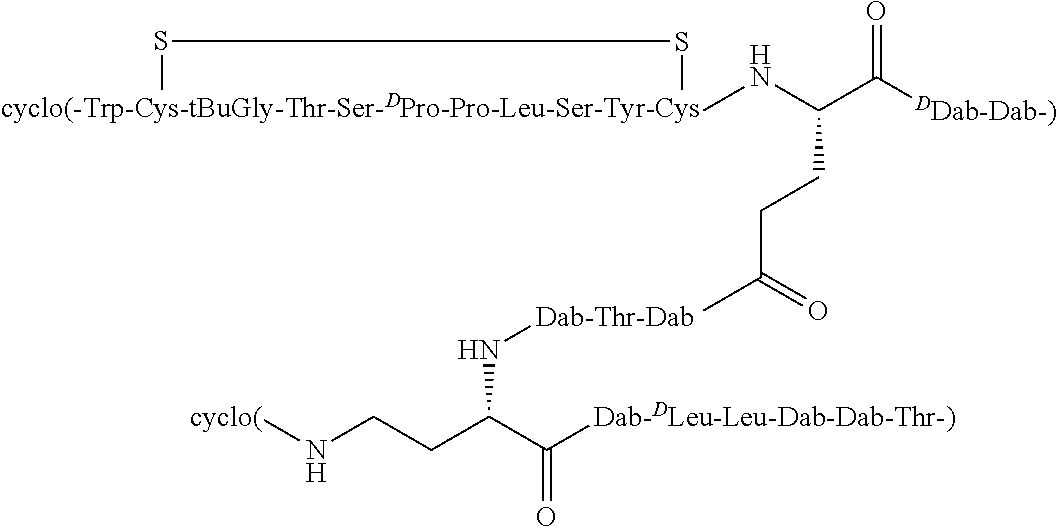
[cyclo(]NCCC(C([Dab-DLeu-Leu-Dab-Dab-Thr-)])=O)N[Dab-Thr-Dab].N(C)C(C([DDab-Dab-)])=O)CCC(C)=O.[cyclo(-Trp-Cys-tBuGly-Thr-Ser-DPro-Pro-Leu-Ser-Tyr-Cys]1SS1
